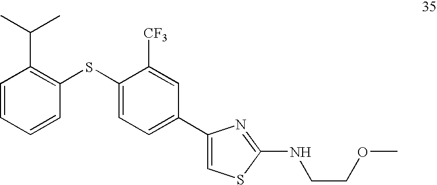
C1=CC=CC(SC2=CC=C(C3=CSC(NCCOC)=N3)C=C2[CF3])=C1C(C)C
